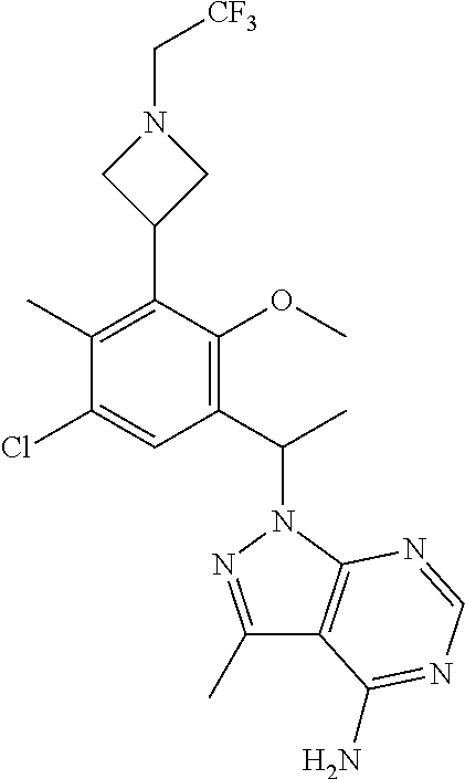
C1(C)=C(C2CN(C[CF3])C2)C(OC)=C(C(C)N2N=C(C)C3=C2N=CN=C3N)C=C1Cl
